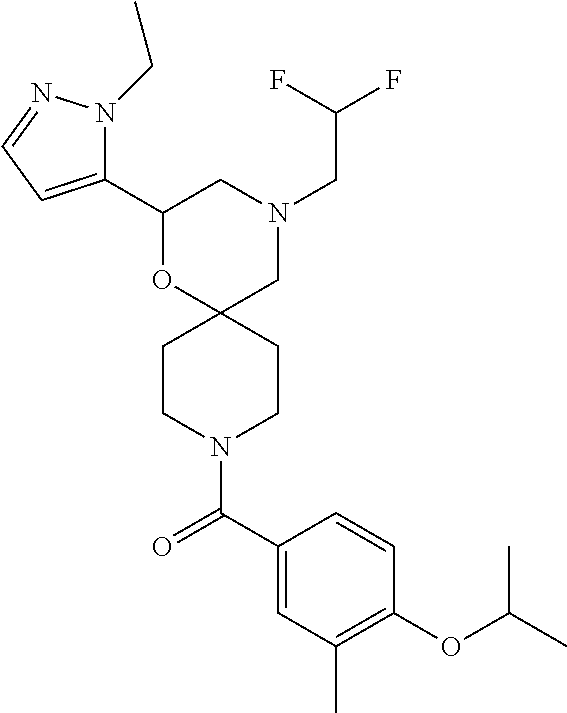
C1(C2=CC=NN2CC)OC2(CN(CC(F)F)C1)CCN(C(C1=CC(C)=C(OC(C)C)C=C1)=O)CC2
